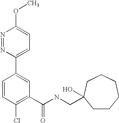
N1=NC(C2=CC(C(NCC3(O)CCCCCC3)=O)=C(Cl)C=C2)=CC=C1OC
